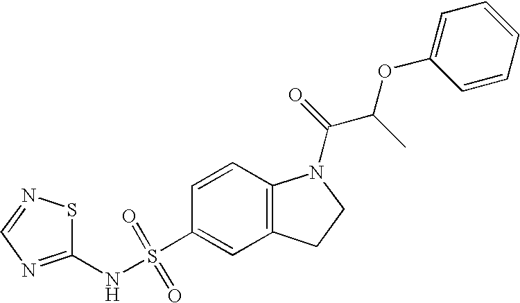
C1(NS(C2=CC3=C(C=C2)N(C(=O)C(C)OC2=CC=CC=C2)CC3)(=O)=O)=NC=NS1
